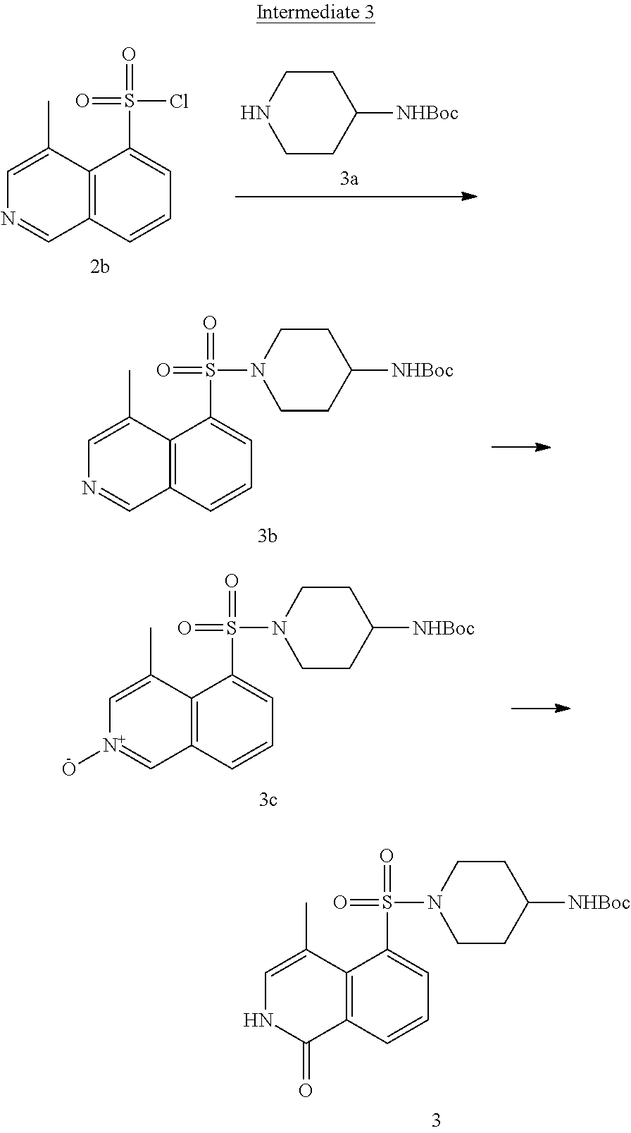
C12=C(C(C)=CNC1=O)C(S(=O)(N1CCC([NHBoc])CC1)=O)=CC=C2.C12=C(C(C)=CN=C1)C(S(=O)(Cl)=O)=CC=C2.C1CC([NHBoc])CCN1.C12=C(C(C)=CN=C1)C(S(=O)(N1CCC([NHBoc])CC1)=O)=CC=C2.C12=C(C(C)=C[N+](O)=C1)C(S(=O)(N1CCC([NHBoc])CC1)=O)=CC=C2
